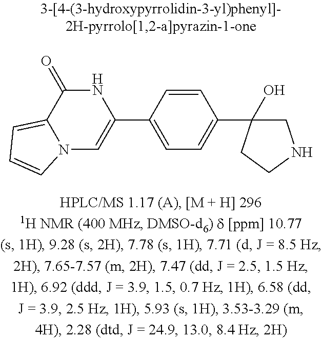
N12C=C(C3=CC=C(C4(O)CNCC4)C=C3)NC(=O)C1=CC=C2
